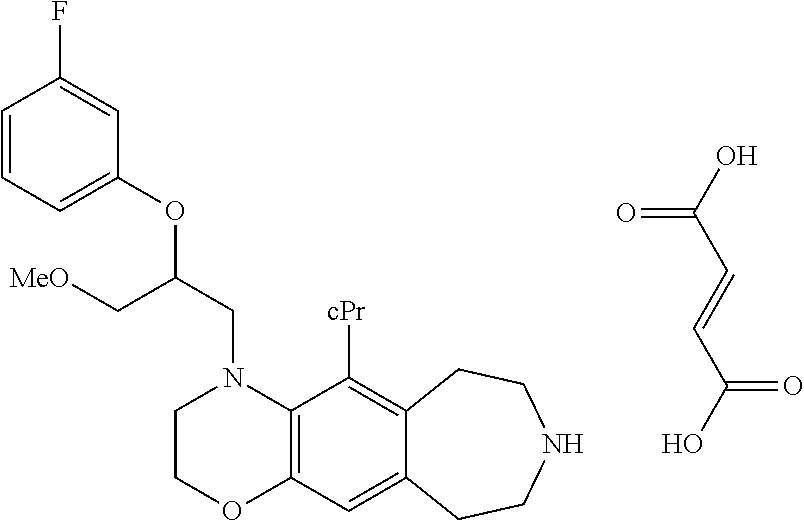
C(N1CCOC2=C1C([cPr])=C1C(=C2)CCNCC1)C(OC1=CC=CC(F)=C1)C[MeO].C(O)(=O)C=CC(O)=O
